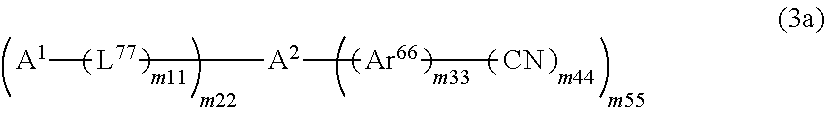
[A1][L77][A2][Ar66][CN]
